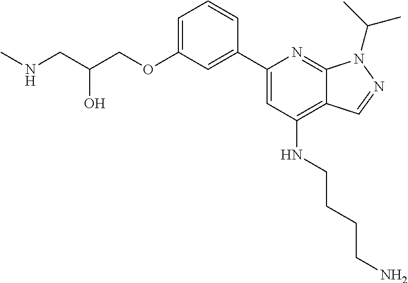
N(CC(COC1=CC=CC(C2=CC(NCCCCN)=C3C(=N2)N(C(C)C)N=C3)=C1)O)C
